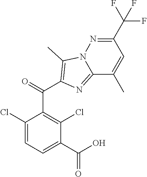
C1(Cl)=CC=C(C(=O)O)C(Cl)=C1C(C1=C(C)N2C(=N1)C(C)=CC(C(F)(F)F)=N2)=O
